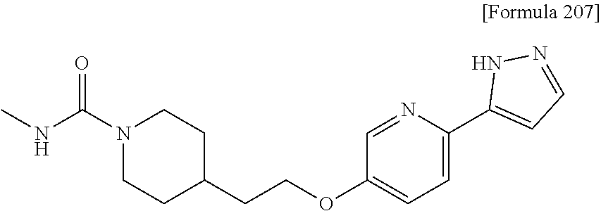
N1C(C2=CC=C(OCCC3CCN(C(NC)=O)CC3)C=N2)=CC=N1
